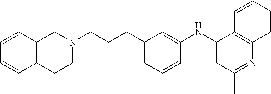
C1(NC2=CC(C)=NC3=C2C=CC=C3)=CC(CCCN2CC3=C(CC2)C=CC=C3)=CC=C1
